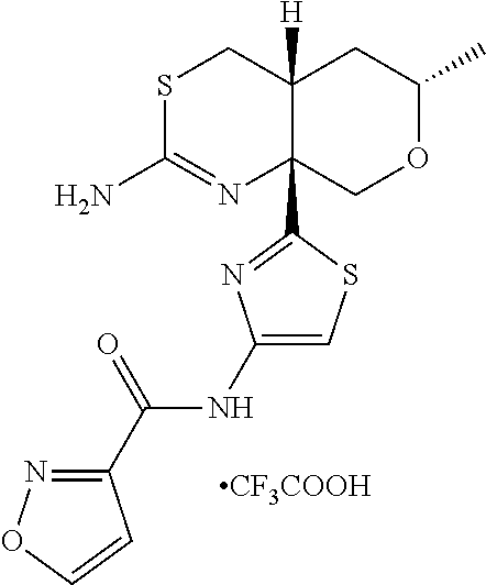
S1C(N)=NC2(C3=NC(NC(C4=NOC=C4)=O)=CS3)C([H])(C1)CC(C)OC2.[CF3COOH]
